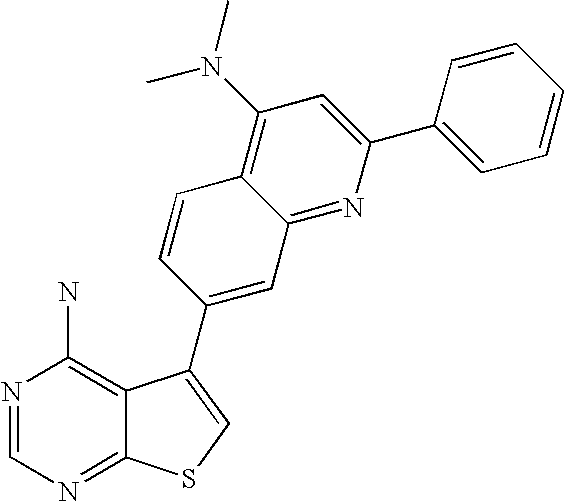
C1=C(C2=CC(N(C)C)=C3C(=N2)C=C(C2=CSC4=NC=NC(N)=C42)C=C3)C=CC=C1
